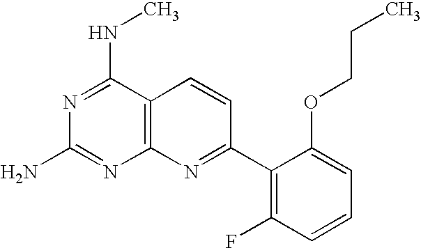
N1=C(NC)C2=C(N=C1N)N=C(C1=C(F)C=CC=C1OCCC)C=C2
